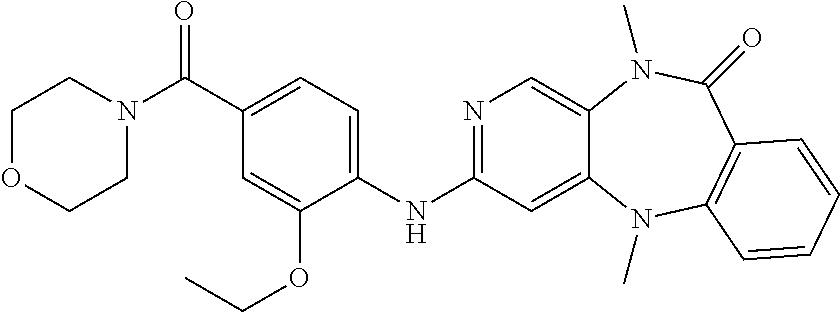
C1(NC2=NC=C3C(=C2)N(C)C2=C(C(=O)N3C)C=CC=C2)=CC=C(C(N2CCOCC2)=O)C=C1OCC
